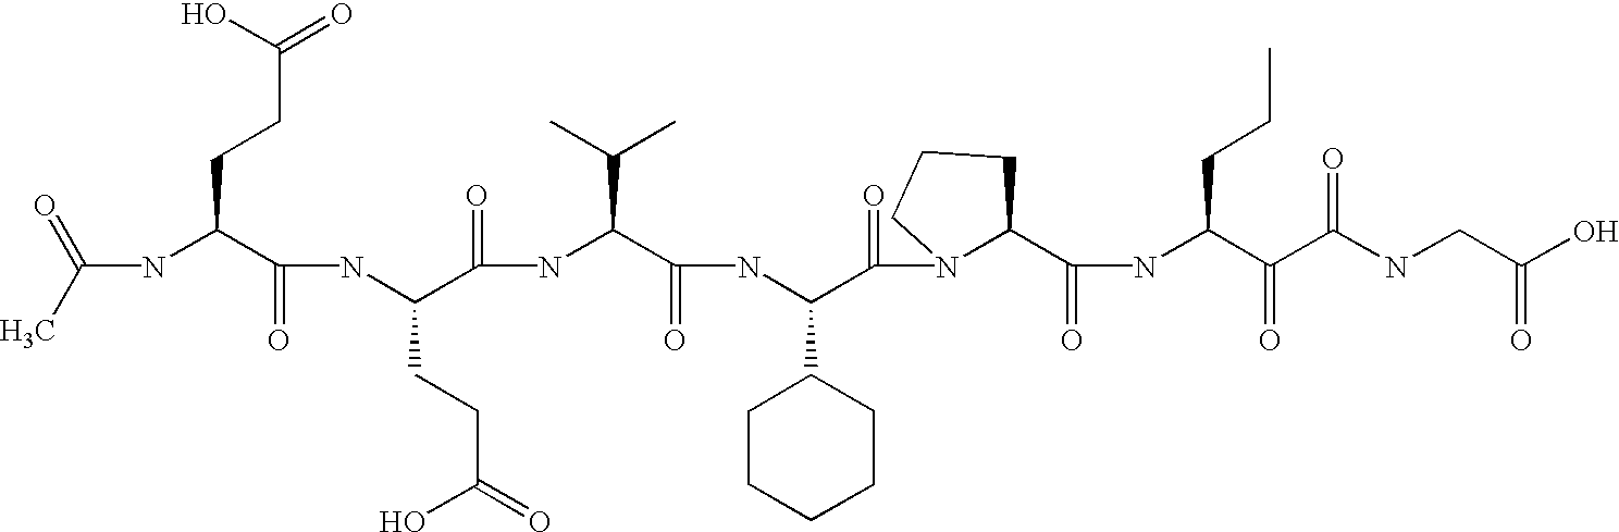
C(NC(C(NC(C(=O)NC(C(=O)NC(C(=O)N1C(C(=O)NC(C(=O)C(NCC(=O)O)=O)CCC)CCC1)C1CCCCC1)C(C)C)CCC(=O)O)=O)CCC(=O)O)(C)=O
